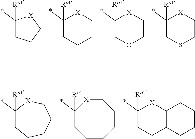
C1(*)([Ra1])CCC[X]1.C1(*)([Ra1])CCCC[X]1.C1(*)([Ra1])COCC[X]1.C1(*)([Ra1])CSCC[X]1.C1(*)([Ra1])CCCCC[X]1.C1(*)([Ra1])CCCCCC[X]1.C1(*)([Ra1])CCC2C([X]1)CCCC2
